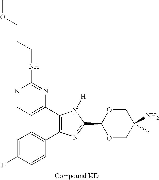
C1=C(F)C=CC(C2=C(C3=CC=NC(NCCCOC)=N3)N([H])C(C3OCC(N)(C)CO3)=N2)=C1
